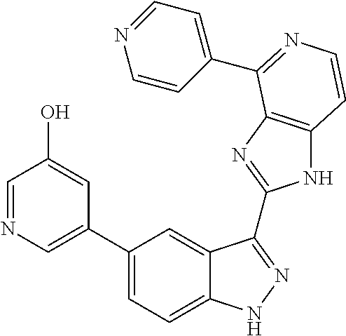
C1(C2=CN=CC(O)=C2)=CC=C2C(=C1)C(C1=NC3=C(N1)C=CN=C3C1=CC=NC=C1)=NN2
